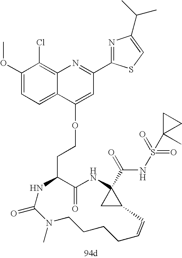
C1(=O)C(CCOC2=CC(C3=NC(C(C)C)=CS3)=NC3=C(Cl)C(OC)=CC=C32)NC(=O)N(C)CCCCC=CC2CC2(C(=O)NS(=O)(=O)C2(C)CC2)N1
